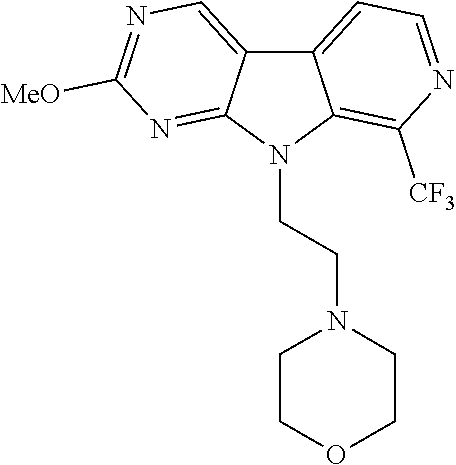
C12=CC=NC([CF3])=C1N(CCN1CCOCC1)C1=NC([MeO])=NC=C21
